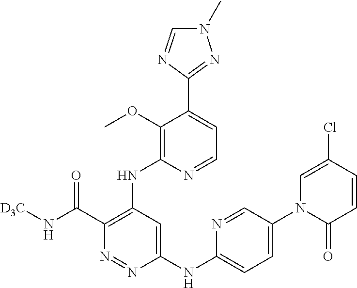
C1(NC2=CC=C(N3C(=O)C=CC(Cl)=C3)C=N2)=CC(NC2=C(OC)C(C3=NN(C)C=N3)=CC=N2)=C(C(N[D3C])=O)N=N1
